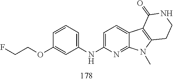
C1=CC=C(NC2=CC=C3C(=N2)N(C)C2=C3C(=O)NCC2)C=C1OCCF
